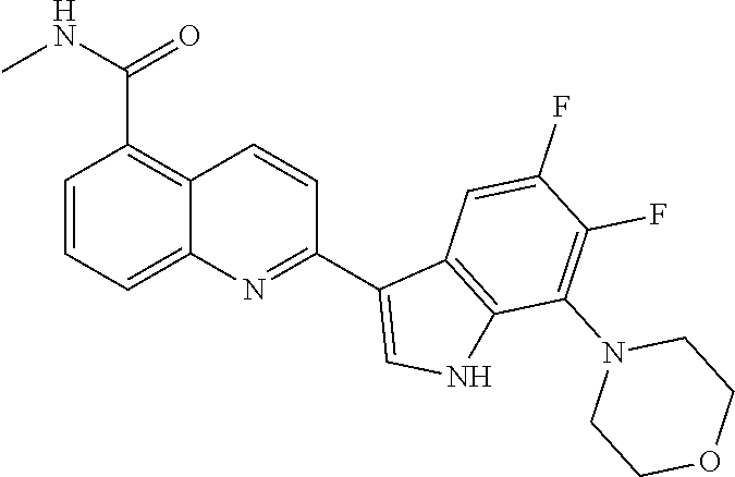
C1=CC=C2C(=C1C(NC)=O)C=CC(C1=CNC3=C1C=C(F)C(F)=C3N1CCOCC1)=N2
